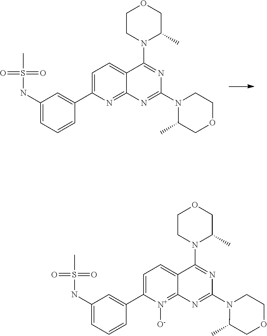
C1CN(C2=NC(N3C(C)COCC3)=NC3=[N+]([O-])C(C4=CC(NS(C)(=O)=O)=CC=C4)=CC=C23)C(C)CO1.C1CN(C2=NC(N3C(C)COCC3)=NC3=NC(C4=CC(NS(C)(=O)=O)=CC=C4)=CC=C23)C(C)CO1
